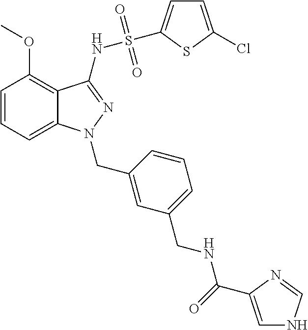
C1=CC=C2C(=C1OC)C(NS(=O)(=O)C1=CC=C(Cl)S1)=NN2CC1=CC(CNC(C2=CNC=N2)=O)=CC=C1
